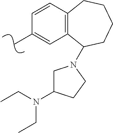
CC1=CC2=C(C=C1)CCCCC2N1CC(N(CC)CC)CC1
